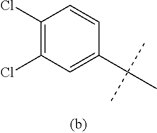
C1(Cl)=C(Cl)C=C(C(C)(C)C)C=C1
